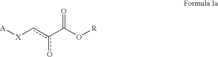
c(o)(C(O[R])=O)c[X][A]
